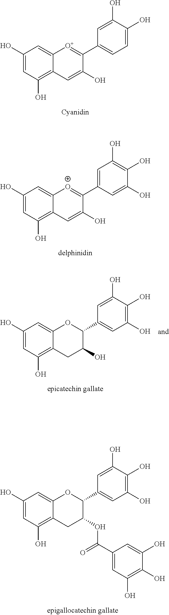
C1(O)=CC(O)=C2C(=C1)[O+]=C(C1=CC=C(O)C(O)=C1)C(O)=C2.C1(O)=CC(O)=C2C(=C1)[O+]=C(C1=CC(O)=C(O)C(O)=C1)C(O)=C2.C1(O)=CC(O)=C2C(=C1)OC(C1=CC(O)=C(O)C(O)=C1)C(O)C2.C1(O)=CC(O)=C2C(=C1)OC(C1=CC(O)=C(O)C(O)=C1)C(OC(C1=CC(O)=C(O)C(O)=C1)=O)C2
